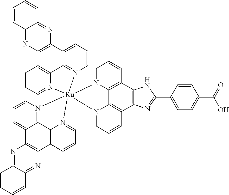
C1=CC=N2C3=C1C1=C(C4=CC=CN(=C34)[Ru]234(N2=CC=CC5=C2C2=C(C6=C5NC(C5=CC=C(C(=O)O)C=C5)=N6)C=CC=N32)N2=CC=CC3=C2C2=N4C=CC=C2C2=C3N=C3C(=N2)C=CC=C3)N=C2C(=N1)C=CC=C2
